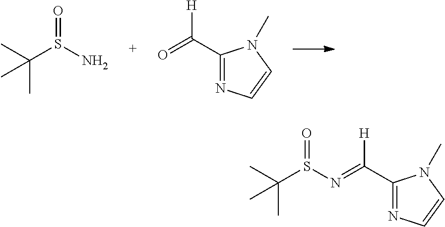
CC(S(N)=O)(C)C.C1(C(=O)[H])=NC=CN1C.C1(C(=NS(C(C)(C)C)=O)[H])=NC=CN1C
